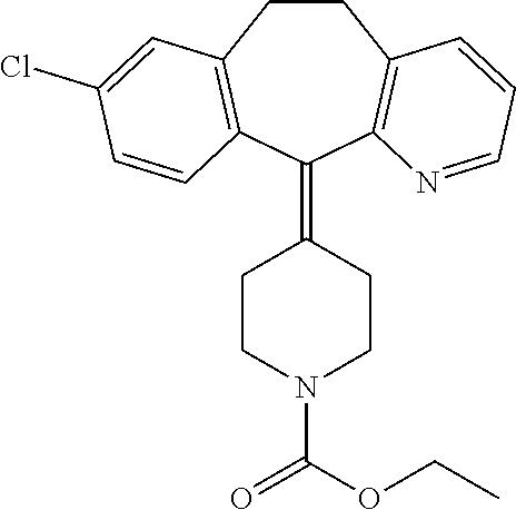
C1CC2=C(C(=C3CCN(C(=O)OCC)CC3)C3=C1C=CC=N3)C=CC(Cl)=C2
